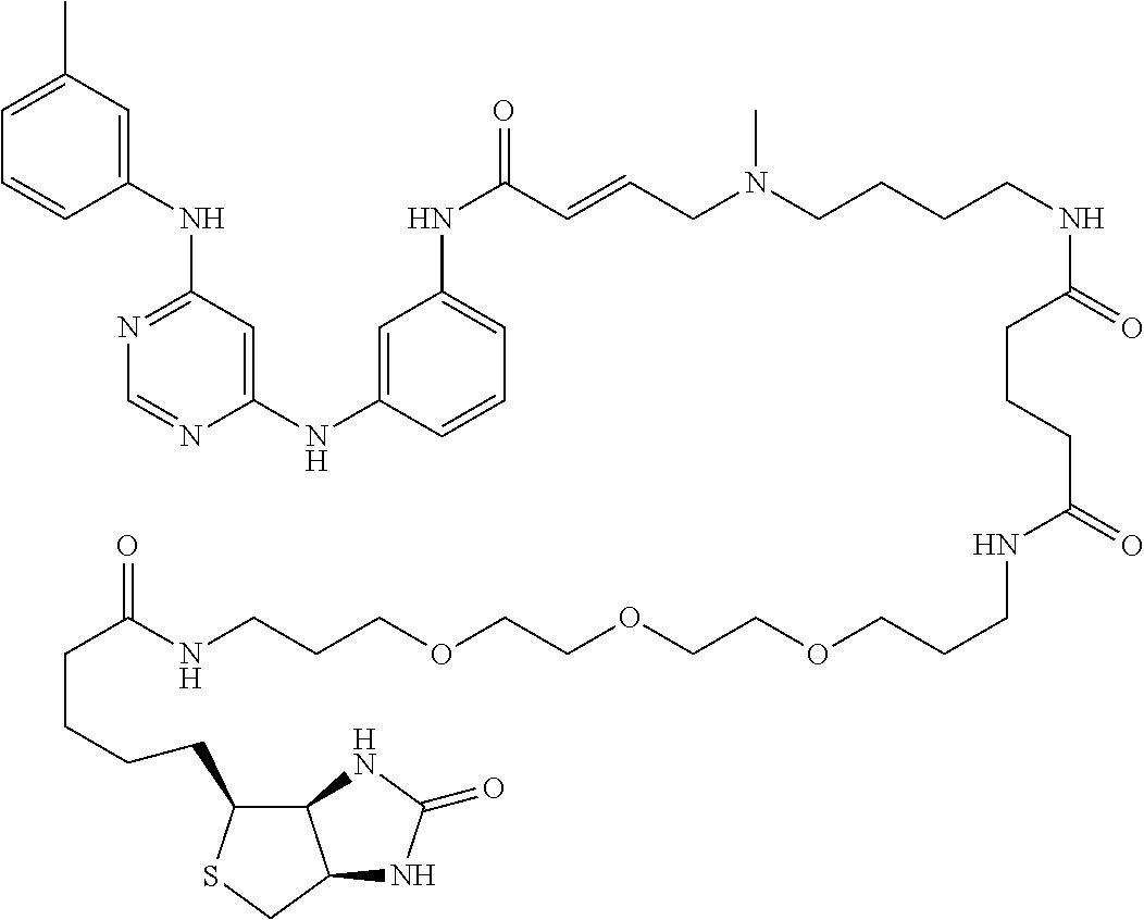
C1=C(C)C=C(NC2=NC=NC(NC3=CC(NC(=O)C=CCN(C)CCCCNC(CCCC(NCCCOCCOCCOCCCNC(=O)CCCCC4C5C(CS4)NC(=O)N5)=O)=O)=CC=C3)=C2)C=C1
